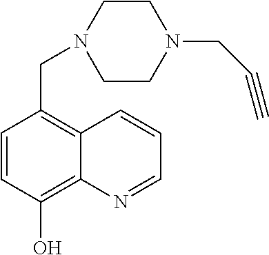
C1=CC(O)=C2C(=C1CN1CCN(CC#C)CC1)C=CC=N2
